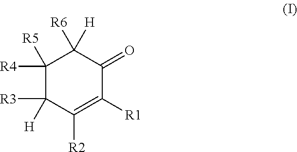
C1([R5])([R4])C([R3])([H])C([R2])=C([R1])C(=O)C1([R6])[H]
